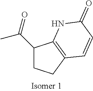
C1(C(=O)C)CCC2=C1NC(=O)C=C2
